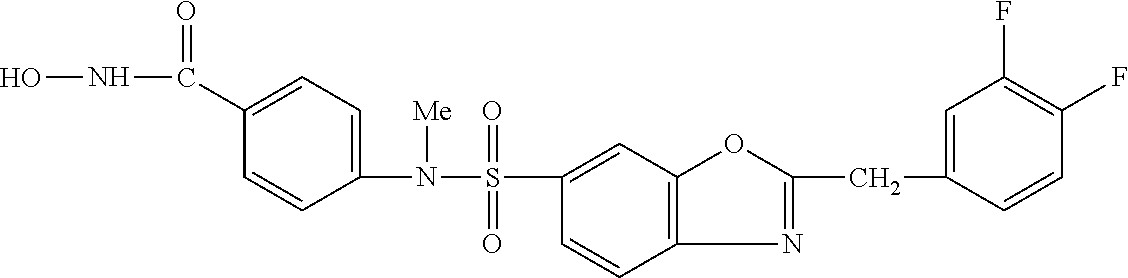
C1(N(S(C2=CC3=C(C=C2)N=C(CC2=CC(F)=C(F)C=C2)O3)(=O)=O)[Me])=CC=C(C(NO)=O)C=C1
